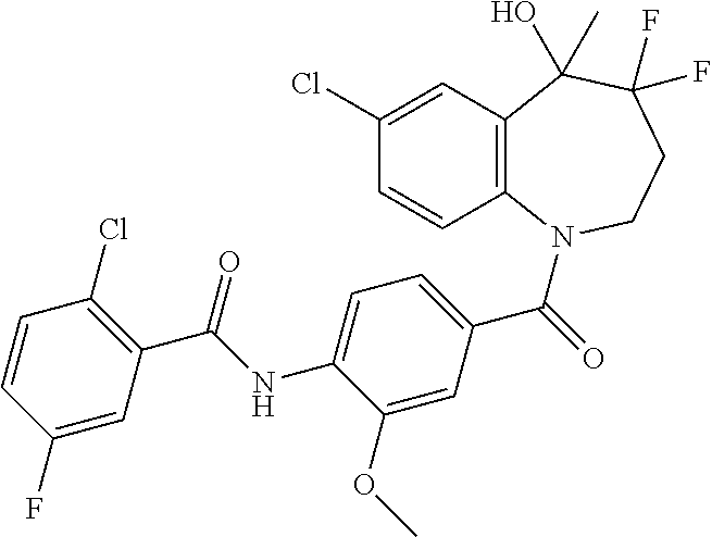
C12=C(N(C(=O)C3=CC=C(NC(C4=C(Cl)C=CC(F)=C4)=O)C(OC)=C3)CCC(F)(F)C1(C)O)C=CC(Cl)=C2
